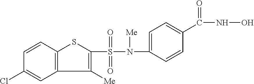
C1=CC2=C(C=C1Cl)C([Me])=C(S(=O)(=O)N([Me])C1=CC=C(C(NO)=O)C=C1)S2
